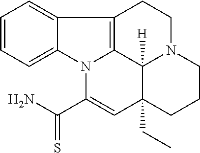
C1=CC=C2C(=C1)C1=C3N2C(C(=S)N)=CC2(CC)C3([H])N(CC1)CCC2
